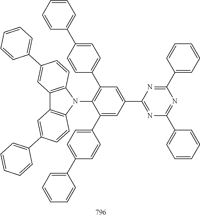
N1=C(C2=CC(C3=CC=C(C4=CC=CC=C4)C=C3)=C(N3C4=C(C5=C3C=CC(C3=CC=CC=C3)=C5)C=C(C3=CC=CC=C3)C=C4)C(C3=CC=C(C4=CC=CC=C4)C=C3)=C2)N=C(C2=CC=CC=C2)N=C1C1=CC=CC=C1
